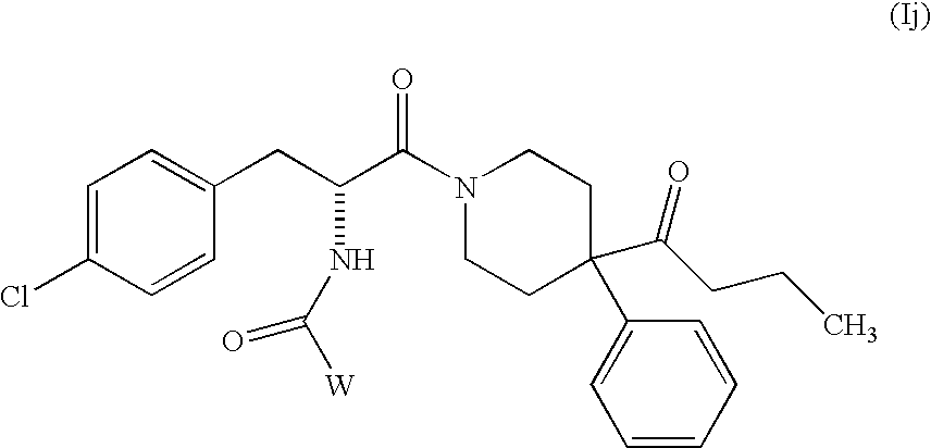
C1=C(Cl)C=CC(CC(C(N2CCC(C(CCC)=O)(C3=CC=CC=C3)CC2)=O)NC([W])=O)=C1
